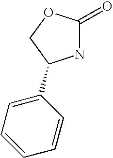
N1C(=O)OCC1C1=CC=CC=C1
